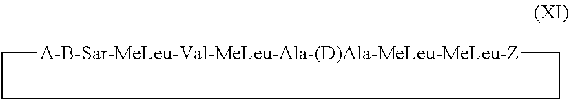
[A-B-Sar-MeLeu-Val-MeLeu-Ala-(D)Ala-MeLeu-MeLeu-Z]1CCCC1
